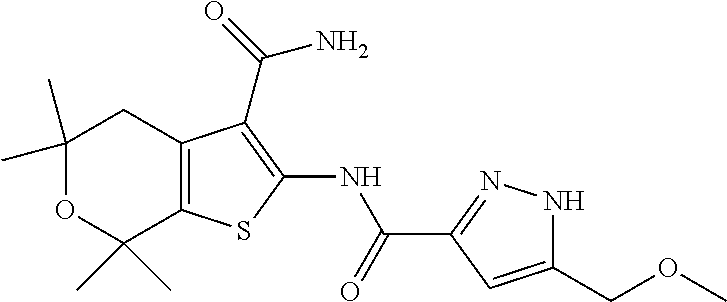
C1(C)(C)OC(C)(C)C2=C(C1)C(C(N)=O)=C(NC(=O)C1=NNC(COC)=C1)S2
